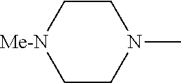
C1CN(C)CC[Me-N]1
